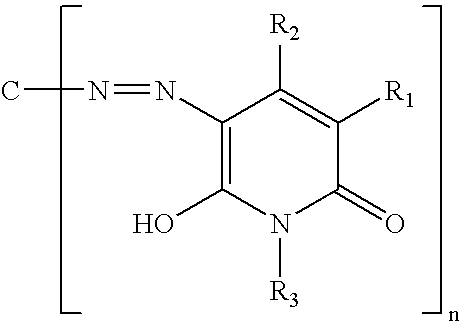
C1(N=NC)=C(O)N([R3])C(=O)C([R1])=C1[R2]
